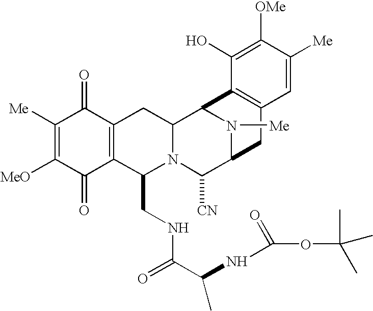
C1([Me])=C([MeO])C(=O)C2=C(C1=O)CC1N(C2CNC(C(C)NC(=O)OC(C)(C)C)=O)C([CN])C2N([Me])C1C1=C(C2)C=C([Me])C([OMe])=C1O
